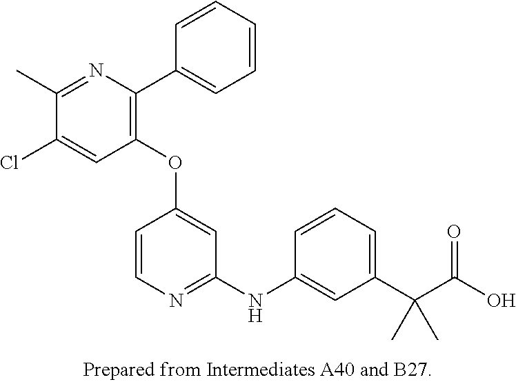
C1(OC2=CC(NC3=CC(C(C(O)=O)(C)C)=CC=C3)=NC=C2)=C(C2=CC=CC=C2)N=C(C)C(Cl)=C1
